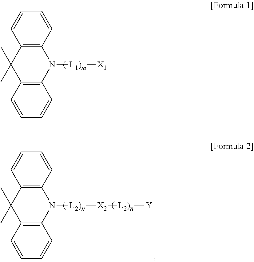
C1=CC2=C(C=C1)C(C)(C)C1=C(N2[L2)n][X2][L2)n][Y])C=CC=C1.C1=CC2=C(C=C1)C(C)(C)C1=C(N2[L1)m][X1])C=CC=C1
